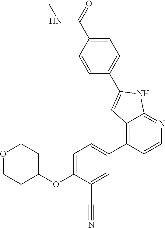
O1CCC(OC2=CC=C(C3=C4C(=NC=C3)NC(C3=CC=C(C(=O)NC)C=C3)=C4)C=C2C#N)CC1
